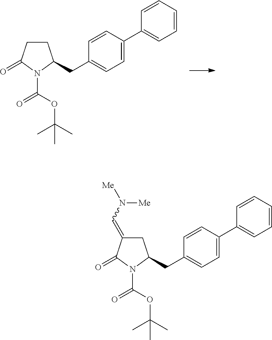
C1CC(=O)N(C(OC(C)(C)C)=O)C1CC1=CC=C(C2=CC=CC=C2)C=C1.C1C(=CN([Me])[Me])C(=O)N(C(OC(C)(C)C)=O)C1CC1=CC=C(C2=CC=CC=C2)C=C1
